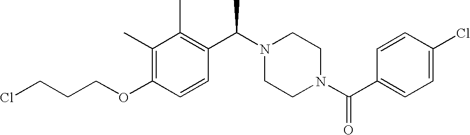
C(OC1=C(C)C(C)=C(C(N2CCN(C(C3=CC=C(Cl)C=C3)=O)CC2)C)C=C1)CCCl
